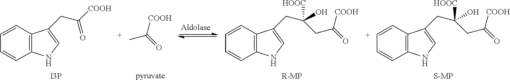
CC(=O)[COOH].C12=C(C=CC=C1)C(CC([COOH])=O)=CN2.C12=C(C=CC=C1)C(CC(CC(=O)[COOH])([HOOC])O)=CN2.C12=C(C=[C+]C=C1)C(CC(CC(=O)[COOH])([HOOC])O)=CN2.[I3P].[pyruvate].[R-MP].[S-MP]
